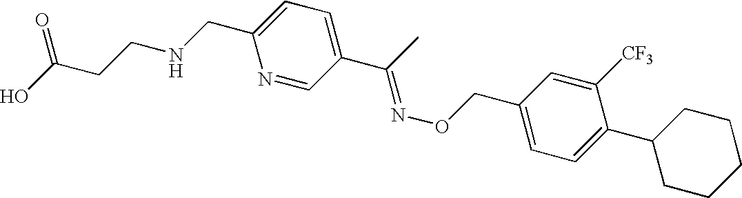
N1=CC(C(C)=NOCC2=CC=C(C3CCCCC3)C([CF3])=C2)=CC=C1CNCCC(O)=O
